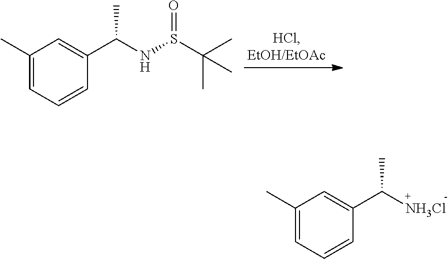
C1(C)=CC=CC(C(C)NS(=O)C(C)(C)C)=C1.C1(C)=CC=CC(C(C)[NH3Cl])=C1
